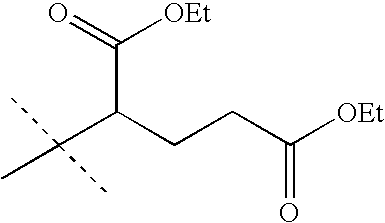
C(CC([OEt])=O)C(C(C)(C)C)C([OEt])=O
